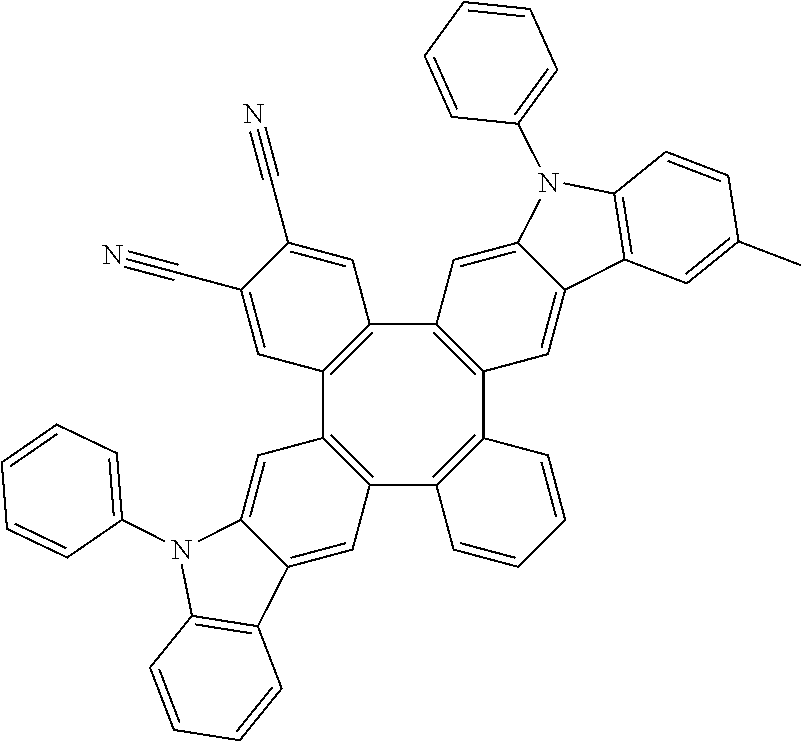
C12=C(C3=C(C4=C(C5=C1C=C(C#N)C(C#N)=C5)C=C1C(=C4)C4=C(N1C1=CC=CC=C1)C=CC=C4)C=CC=C3)C=C1C(=C2)N(C2=CC=CC=C2)C2=C1C=C(C)C=C2
